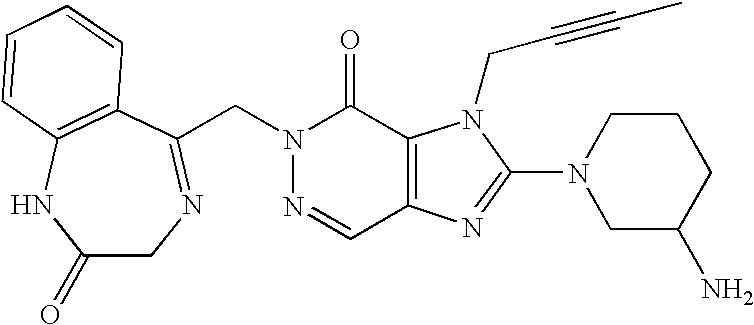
N1=CC2=C(C(=O)N1CC1=NCC(=O)NC3=C1C=CC=C3)N(CC#CC)C(N1CC(N)CCC1)=N2
